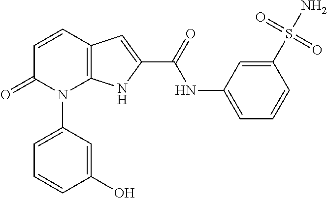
C12=C(C=CC(=O)N1C1=CC=CC(O)=C1)C=C(C(NC1=CC=CC(S(N)(=O)=O)=C1)=O)N2
